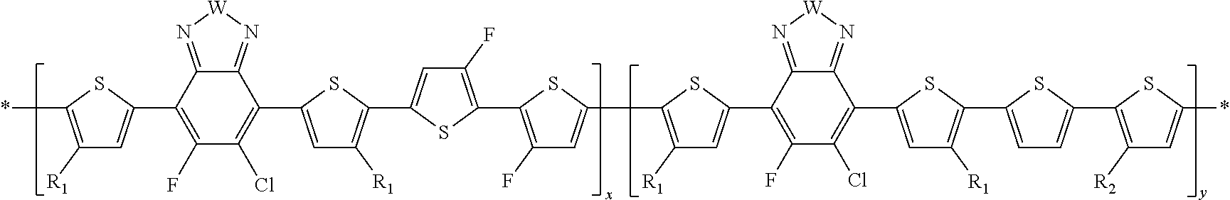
[x].[y].*C1=C([R1])C=C(C2=C(F)C(Cl)=C(C3=CC([R1])=C(C4=CC(F)=C(C5=C(F)C=C(C6=C([R1])C=C(C7=C(F)C(Cl)=C(C8=CC([R1])=C(C9=CC=C(C%10=C([R2])C=C(*)S%10)S9)S8)C8=N[W]N=C78)S6)S5)S4)S3)C3=N[W]N=C23)S1
